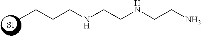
CCCCNCCNCCN.[SI]
